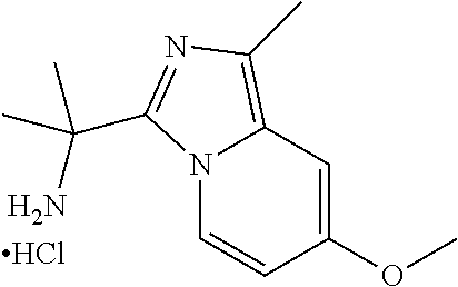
N12C=CC(OC)=CC1=C(C)N=C2C(N)(C)C.Cl
